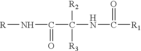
N(C(C([R2])([R3])NC([R1])=O)=O)[R]
